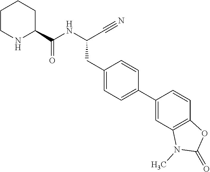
C1CNC(C(NC(C#N)CC2=CC=C(C3=CC4=C(C=C3)OC(=O)N4C)C=C2)=O)CC1
